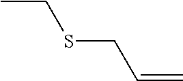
CCSCC=C
